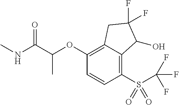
C1(OC(C(NC)=O)C)=C2C(=C(S(C(F)(F)F)(=O)=O)C=C1)C(O)C(F)(F)C2
